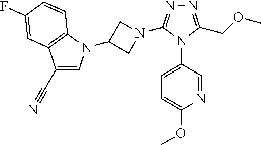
N1=C(COC)N(C2=CC=C(OC)N=C2)C(N2CC(N3C=C(C#N)C4=C3C=CC(F)=C4)C2)=N1
